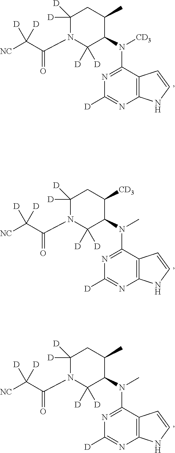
C12=C(C(N([CD3])C3C([D])([D])N(C(C([NC])([D])[D])=O)C([D])([D])CC3C)=NC([D])=N1)C=CN2.C12=C(C(N(C)C3C([D])([D])N(C(C([NC])([D])[D])=O)C([D])([D])CC3[CD3])=NC([D])=N1)C=CN2.C12=C(C(N(C)C3C([D])([D])N(C(C([NC])([D])[D])=O)C([D])([D])CC3C)=NC([D])=N1)C=CN2
